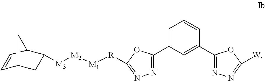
C1=CC2CC1CC2[M3][M2][M1][R]C1=NN=C(C2=CC=CC(C3=NN=C([W])O3)=C2)O1
